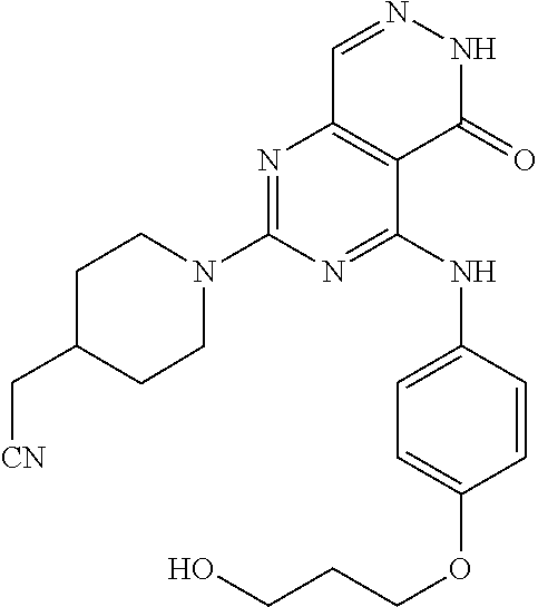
N1=C(N2CCC(C[CN])CC2)N=C(NC2=CC=C(OCCCO)C=C2)C2=C1C=NNC2=O
